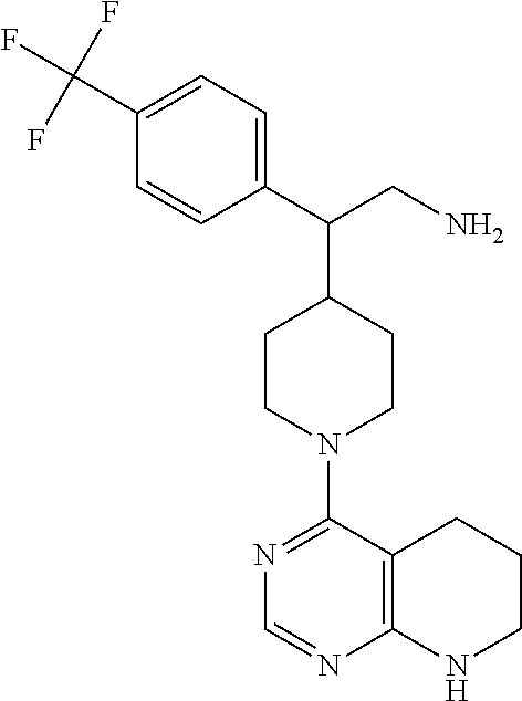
C1(C(F)(F)F)=CC=C(C(CN)C2CCN(C3=NC=NC4=C3CCCN4)CC2)C=C1
